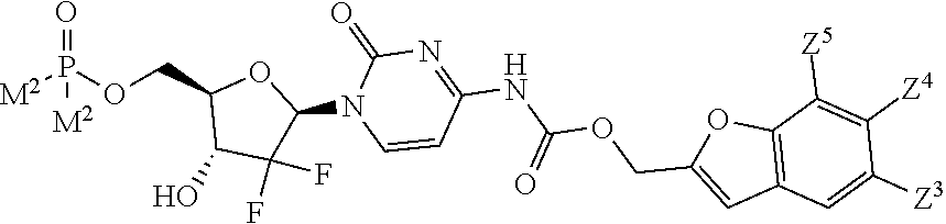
[M2]P(OCC1C(O)C(F)(F)C(N2C=CC(NC(OCC3=CC4=C(O3)C([Z5])=C([Z4])C([Z3])=C4)=O)=NC2=O)O1)(=O)[M2]
